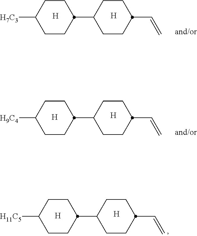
C1CC(C2CCC(C=C)CC2)CCC1[H7C3].[H].[H].C1CC(C2CCC(C=C)CC2)CCC1[H9C4].[H].[H].C1CC(C2CCC(C=C)CC2)CCC1[H11C5].[H].[H]
